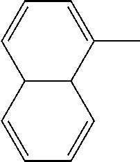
C12C(C(C)=CC=C1)C=CC=C2
